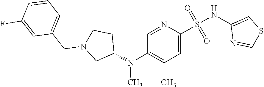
N(S(=O)(=O)C1=CC(C)=C(N(C2CCN(CC3=CC=CC(F)=C3)C2)C)C=N1)C1=CSC=N1
